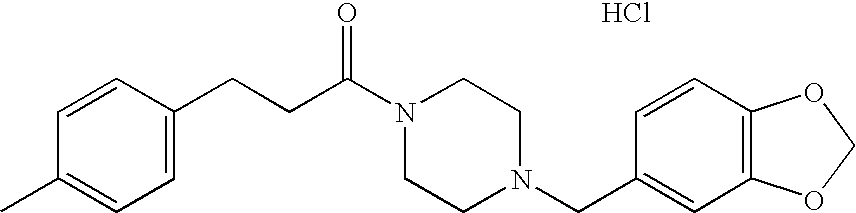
C(N1CCN(CC2=CC3=C(C=C2)OCO3)CC1)(=O)CCC1=CC=C(C)C=C1.Cl
